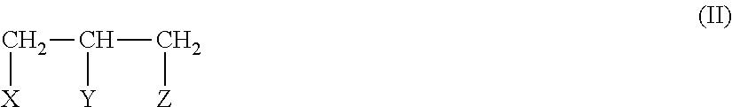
C([X])C([Y])C[Z]
